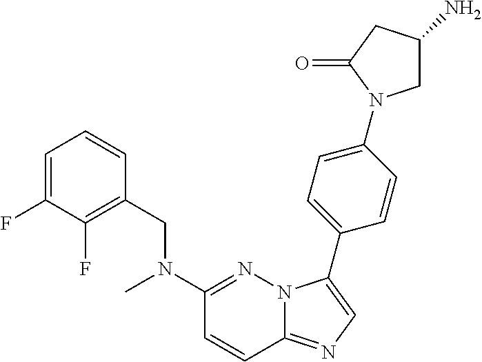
C1=C(F)C(F)=C(CN(C2=NN3C(=NC=C3C3=CC=C(N4CC(N)CC4=O)C=C3)C=C2)C)C=C1
